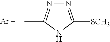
N1=C([SCH3])NC(C)=N1
